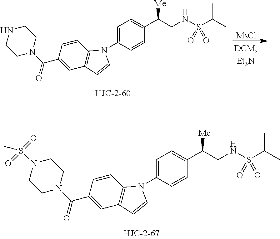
C1(C(N2CCN(S(C)(=O)=O)CC2)=O)=CC2=C(C=C1)N(C1=CC=C(C(CNS(C(C)C)(=O)=O)[Me])C=C1)C=C2.[MsCl].C1(C(=O)N2CCNCC2)=CC2=C(C=C1)N(C1=CC=C(C(CNS(C(C)C)(=O)=O)[Me])C=C1)C=C2
